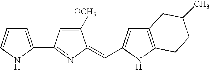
C1=C(C2=NC(=CC3=CC4=C(N3)CCC(C)C4)C([OCH3])=C2)NC=C1
